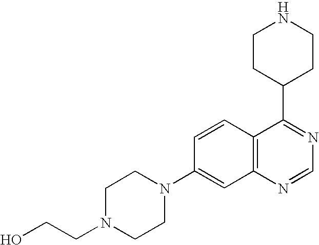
C12=C(N=CN=C1C1CCNCC1)C=C(N1CCN(CCO)CC1)C=C2
